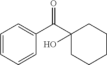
C1=CC=CC(C(C2(O)CCCCC2)=O)=C1
